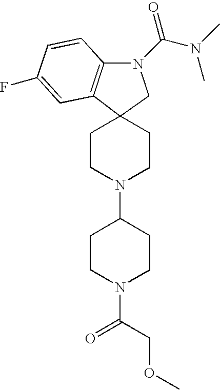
C1CN(C(COC)=O)CCC1N1CCC2(CC1)C1=C(N(C(=O)N(C)C)C2)C=CC(F)=C1
